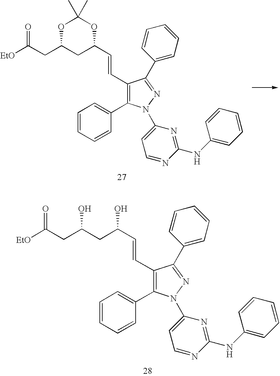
[EtO]C(CC(CC(C=CC1=C(C2=CC=CC=C2)N(C2=CC=NC(NC3=CC=CC=C3)=N2)N=C1C1=CC=CC=C1)O)O)=O.[EtO]C(CC1CC(C=CC2=C(C3=CC=CC=C3)N(C3=CC=NC(NC4=CC=CC=C4)=N3)N=C2C2=CC=CC=C2)OC(C)(C)O1)=O
